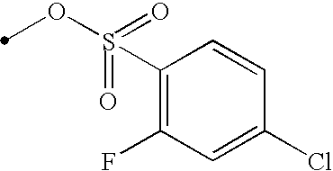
C1(S(OC)(=O)=O)=C(F)C=C(Cl)C=C1
